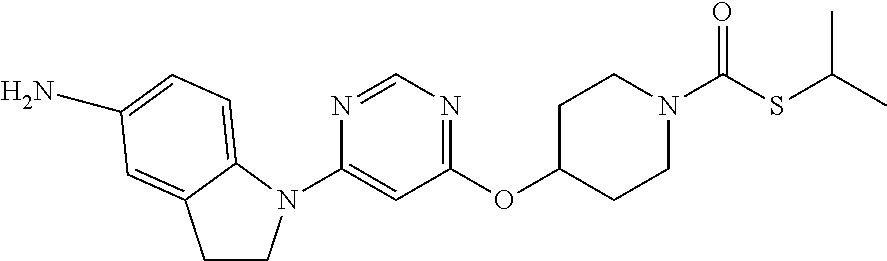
N1=CN=C(OC2CCN(C(SC(C)C)=O)CC2)C=C1N1CCC2=CC(N)=CC=C12
